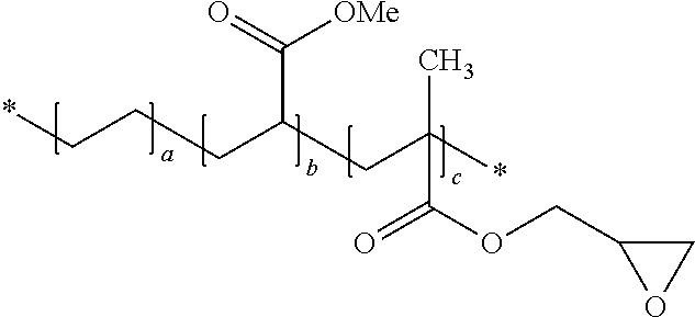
C(C(CC(*)(C)C(OCC1OC1)=O)CCC*)(=O)[OMe]
